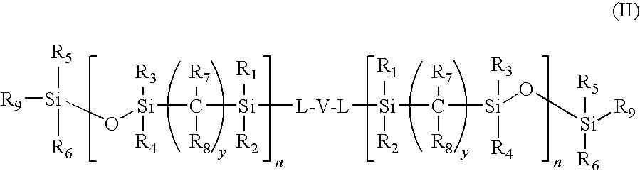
[R9][Si]([R5])([R6])O[Si](C([Si]([L-V-L][Si](C([Si](O[Si]([R9])([R5])[R6])([R3])[R4])([R7])[R8])([R1])[R2])([R1])[R2])([R7])[R8])([R3])[R4]
